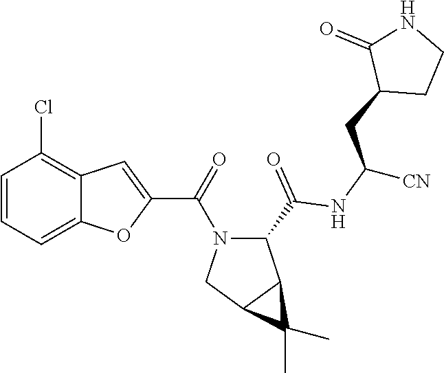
C1=CC=C2C(=C1Cl)C=C(C(=O)N1C(C(=O)NC([CN])CC3CCNC3=O)C3C(C1)C3(C)C)O2
